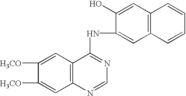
C1([H3CO])=CC2=C(C=C1[H3CO])C(NC1=CC3=C(C=C1O)C=CC=C3)=NC=N2
